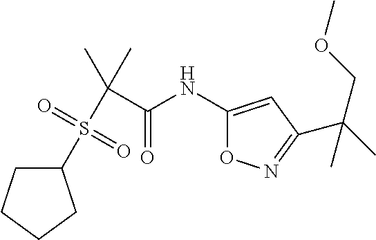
C1(NC(C(S(C2CCCC2)(=O)=O)(C)C)=O)=CC(C(C)(COC)C)=NO1
